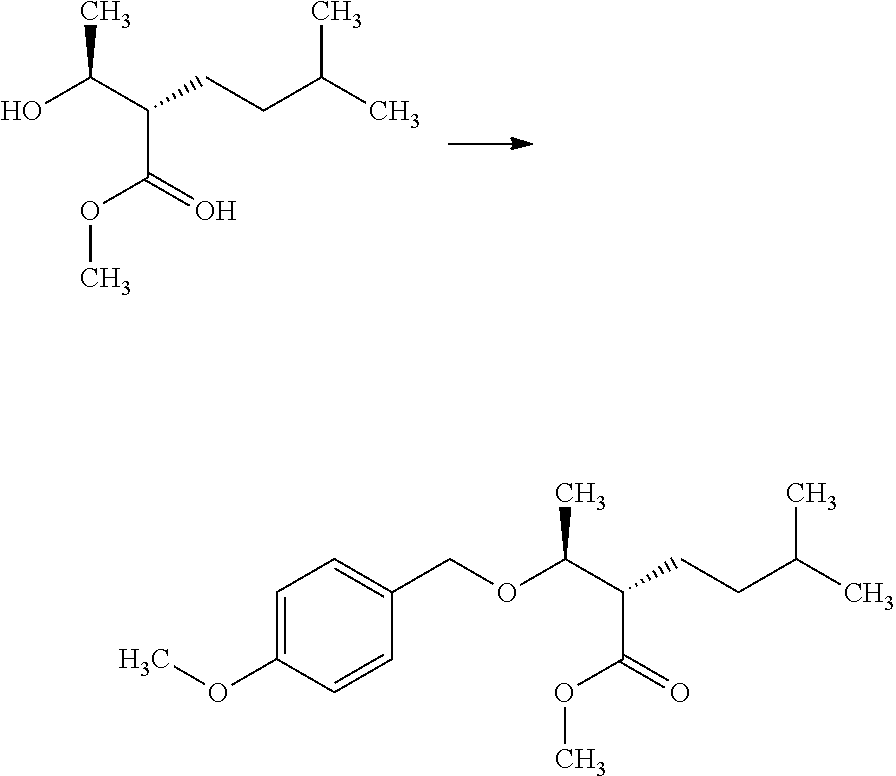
O(C(C(C(O)C)CCC(C)C)=O)C.O(C(C(C(OCC1=CC=C(OC)C=C1)C)CCC(C)C)=O)C
